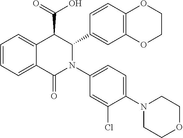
C1=CC=C2C(=C1)C(C(=O)O)C(C1=CC3=C(C=C1)OCCO3)N(C1=CC=C(N3CCOCC3)C(Cl)=C1)C2=O
